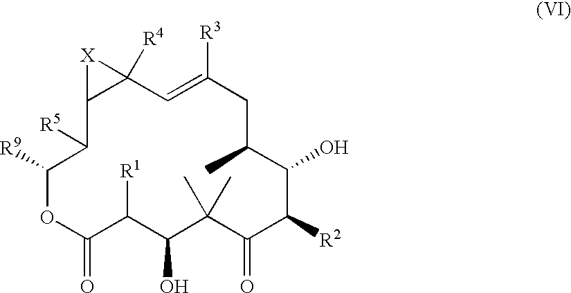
C12([R4])C(C([R5])C([R9])OC(=O)C([R1])C(O)C(C)(C)C(=O)C([R2])C(O)C(C)CC([R3])=C1)[X]2
